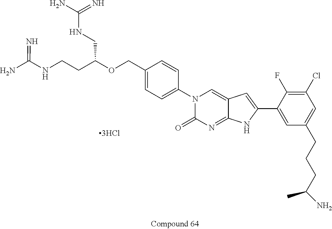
C1(COC(CCNC(N)=N)CNC(N)=N)=CC=C(N2C(=O)N=C3C(=C2)C=C(C2=CC(CCCC(N)C)=CC(Cl)=C2F)N3)C=C1
